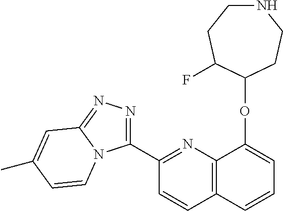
C1(C2=NN=C3N2C=CC(C)=C3)=NC2=C(C=C1)C=CC=C2OC1CCNCCC1F
